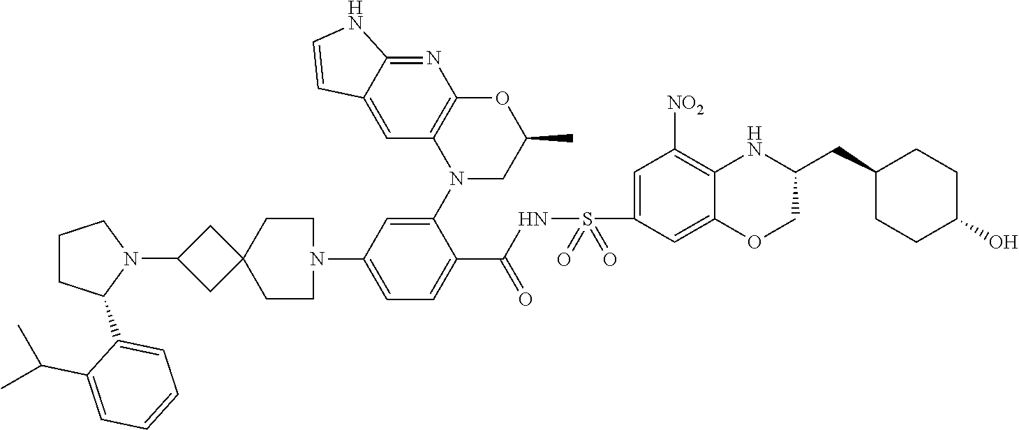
NC1=CC=C(C(NS(C2=CC([NO2])=C3C(=C2)OCC(CC2CCC(O)CC2)N3)(=O)=O)=O)C(N2C3=C(N=C4C(=C3)C=CN4)OC(C)C2)=C1.C1CCC2(CC(N3CCCC3C3=CC=CC=C3C(C)C)C2)C1
